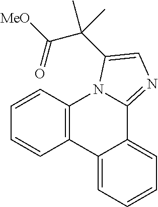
C1=CC2=C(C=C1)C1=CC=CC=C1C1=NC=C(C(C([MeO])=O)(C)C)N21
